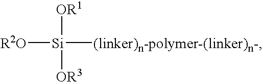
[R2O][Si]([OR1])([OR3])[(linker)n-polymer-(linker)n-]
